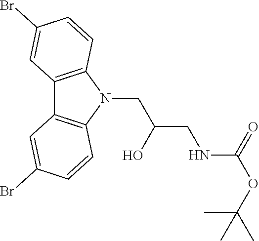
C12=C(N(CC(CNC(OC(C)(C)C)=O)O)C3=C1C=C(Br)C=C3)C=CC(Br)=C2
